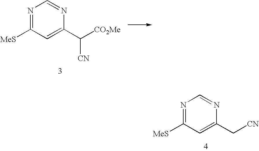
N1=C([MeS])C=C(C([CO2Me])[CN])N=C1.N1=C([MeS])C=C(C[CN])N=C1
